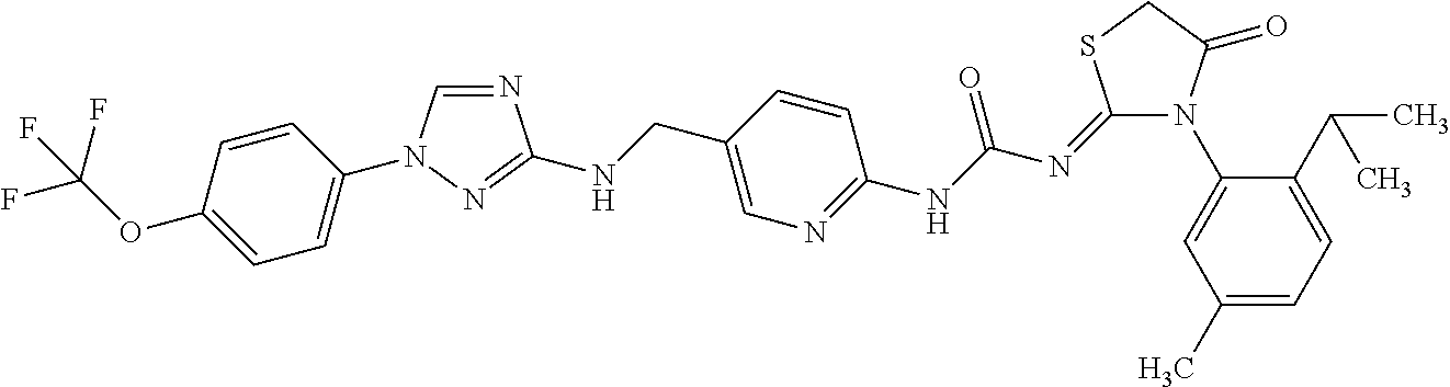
N1(C2=CC(C)=CC=C2C(C)C)C(=O)CSC1=NC(NC1=NC=C(CNC2=NN(C3=CC=C(OC(F)(F)F)C=C3)C=N2)C=C1)=O
